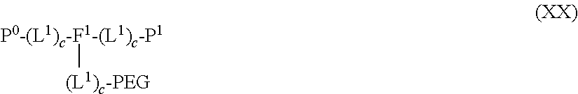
[P0-(L1)c-F1-(L1)c-P1][(L1)c-PEG]
